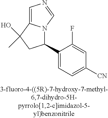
C1=C2N(C=N1)C(C1=CC=C([CN])C=C1F)CC2(C)O
